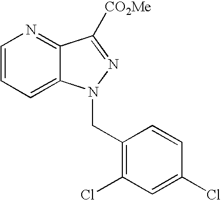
C1=CC=C2C(=N1)C([CO2Me])=NN2CC1=C(Cl)C=C(Cl)C=C1
